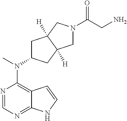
N1=CN=C2C(=C1N(C)C1CC3([H])C([H])(C1)CN(C(CN)=O)C3)C=CN2
